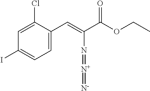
C1=C(C=C(C(OCC)=O)N=[N+]=[N-])C(Cl)=CC(I)=C1
